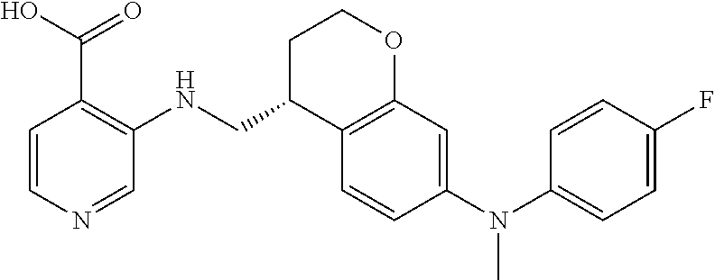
C1=CN=CC(NCC2C3=C(OCC2)C=C(N(C2=CC=C(F)C=C2)C)C=C3)=C1C(O)=O
